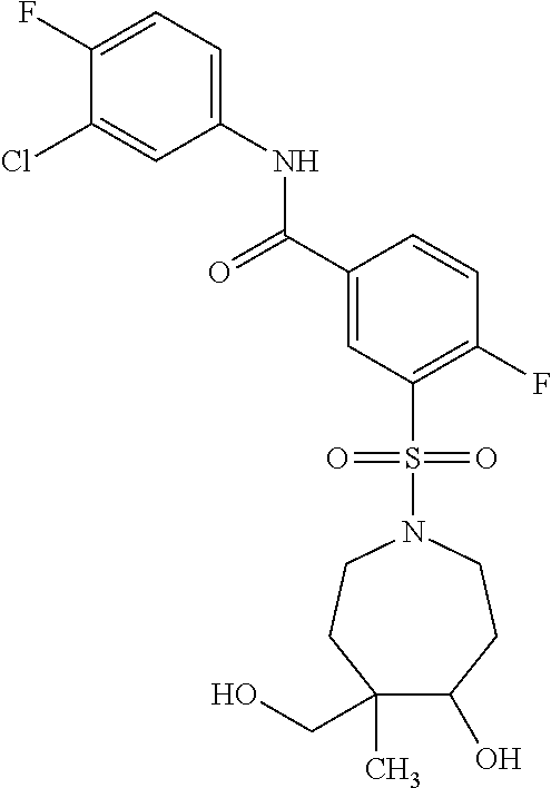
C1(F)=CC=C(NC(C2=CC(S(N3CCC(C)(CO)C(O)CC3)(=O)=O)=C(F)C=C2)=O)C=C1Cl
